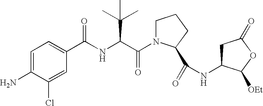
C(NC1CC(=O)OC1[OEt])(=O)C1N(C(C(NC(C2=CC=C(N)C(Cl)=C2)=O)C(C)(C)C)=O)CCC1
